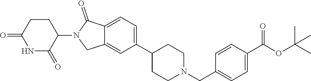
C1=C(C2CCN(CC3=CC=C(C(OC(C)(C)C)=O)C=C3)CC2)C=C2C(=C1)C(=O)N(C1C(=O)NC(=O)CC1)C2
